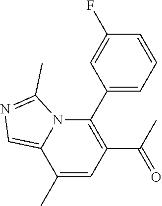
C1=C(C)C2=CN=C(C)N2C(C2=CC=CC(F)=C2)=C1C(=O)C
